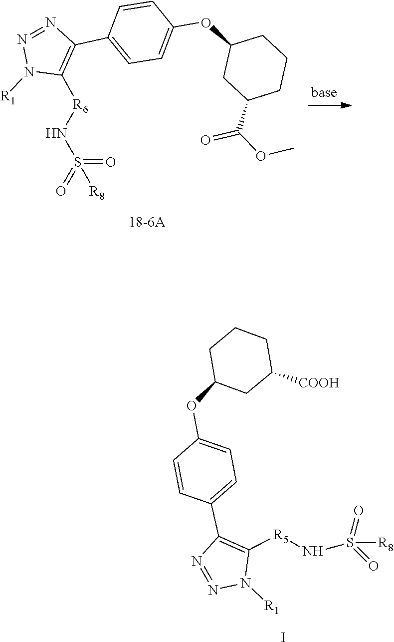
[R1]N1N=NC(C2=CC=C(OC3CC(C(=O)OC)CCC3)C=C2)=C1[R6]NS([R8])(=O)=O.N1=NN([R1])C([R5]NS([R8])(=O)=O)=C1C1=CC=C(OC2CCCC([COOH])C2)C=C1.I
